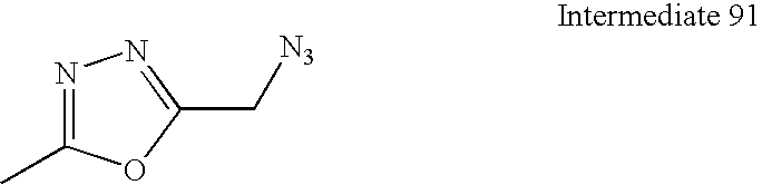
N1=C(C)OC(C[N3])=N1
